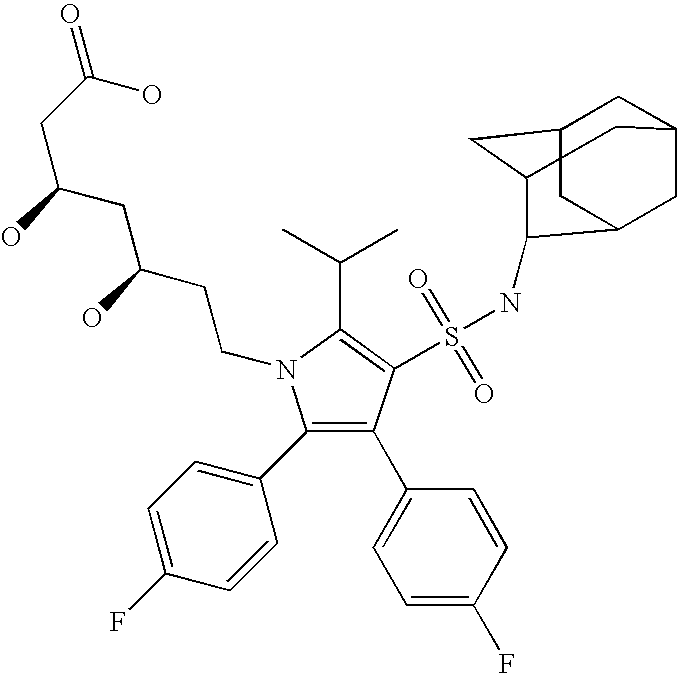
C1(C2=CC=C(F)C=C2)=C(C2=CC=C(F)C=C2)C(S(NC2C3CC4CC(CC2C4)C3)(=O)=O)=C(C(C)C)N1CCC(CC(CC(=O)O)O)O
